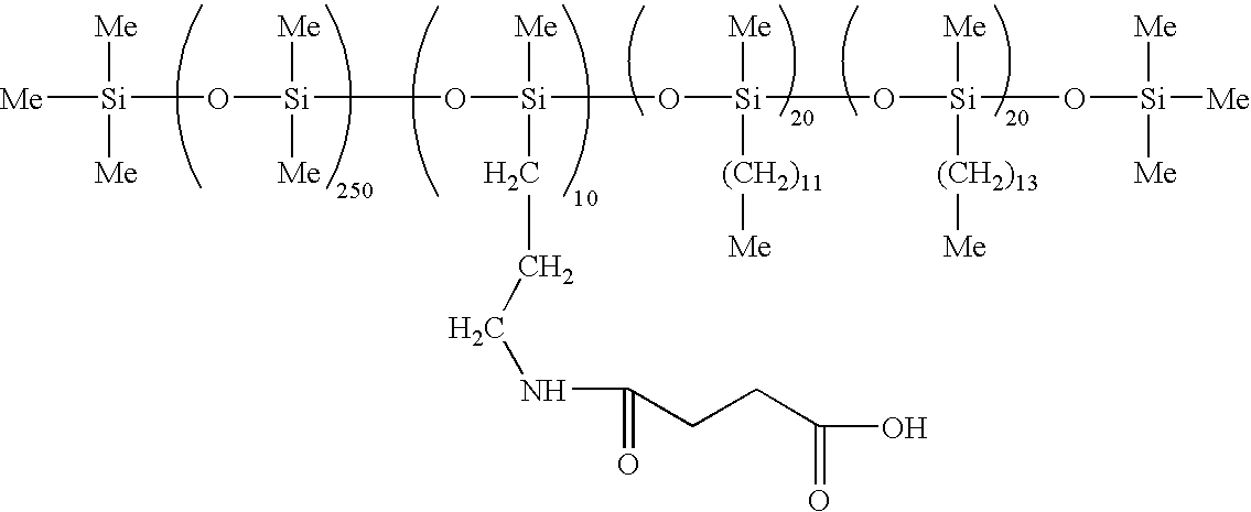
[Me][Si](O[Si](O[Si](O[Si](O[Si](O[Si]([Me])([Me])[Me])([Me])[(CH2)13][Me])([Me])[(CH2)11][Me])([Me])CCCNC(=O)CCC(O)=O)([Me])[Me])([Me])[Me]
